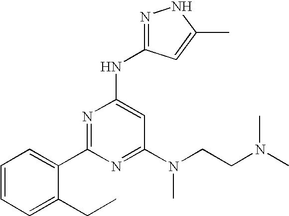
C1=CC=C(CC)C(C2=NC(NC3=NNC(C)=C3)=CC(N(CCN(C)C)C)=N2)=C1
